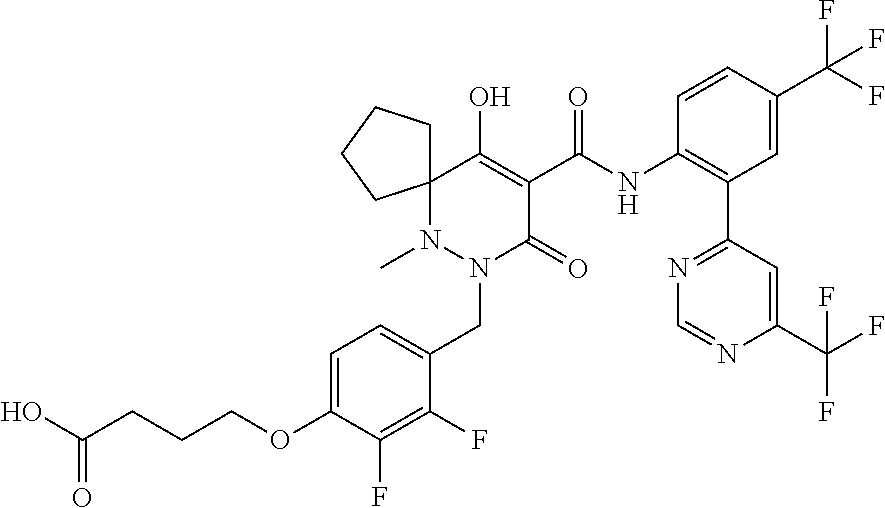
C(CCCOC1=CC=C(CN2C(=O)C(C(NC3=C(C4=NC=NC(C(F)(F)F)=C4)C=C(C(F)(F)F)C=C3)=O)=C(O)C3(N2C)CCCC3)C(F)=C1F)(O)=O
